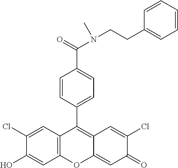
C12=C(C=C(Cl)C(O)=C1)C(C1=CC=C(C(=O)N(CCC3=CC=CC=C3)C)C=C1)=C1C(=CC(=O)C(Cl)=C1)O2
